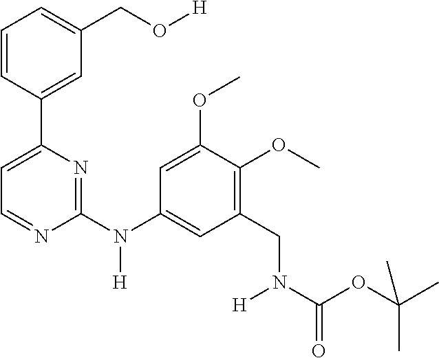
C1=C(C2=CC(CO[H])=CC=C2)N=C(N(C2=CC(CN(C(OC(C)(C)C)=O)[H])=C(OC)C(OC)=C2)[H])N=C1
